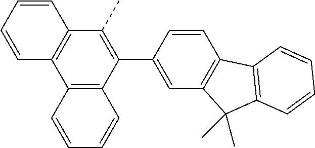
C1=CC=CC2=C1C1=C(C(C3=CC4=C(C=C3)C3=C(C4(C)C)C=CC=C3)=C2C)C=CC=C1
